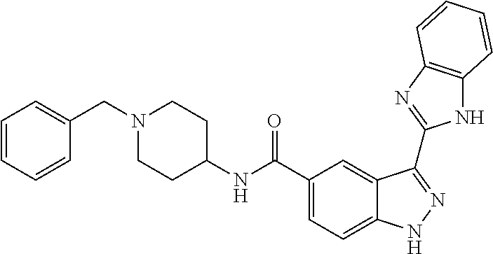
C1(C(=O)NC2CCN(CC3=CC=CC=C3)CC2)=CC=C2C(=C1)C(C1=NC3=C(N1)C=CC=C3)=NN2
